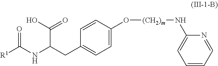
C(C(CC1=CC=C(O[(CH2)m]NC2=CC=CC=N2)C=C1)NC([R1])=O)(=O)O
